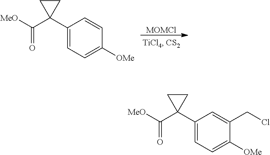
[MOMCl].C1(C2(C([MeO])=O)CC2)=CC=C([OMe])C=C1.C1(C2(C([MeO])=O)CC2)=CC=C([OMe])C(CCl)=C1
